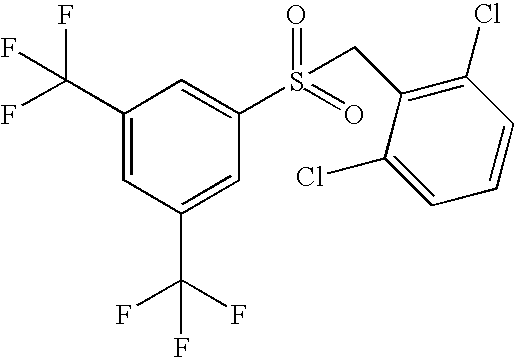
C1(C(F)(F)F)=CC(C(F)(F)F)=CC(S(=O)(=O)CC2=C(Cl)C=CC=C2Cl)=C1
